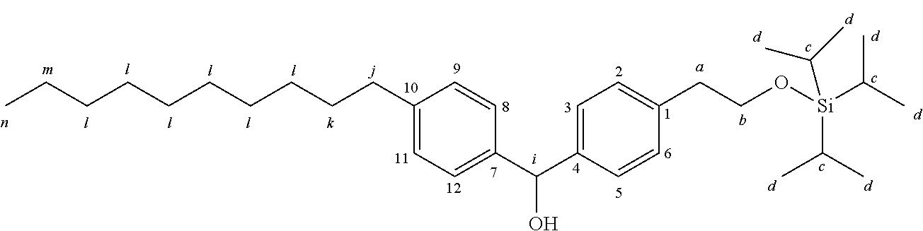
C1(CCCCCCCCCC)=CC=C(C(O)C2=CC=C(CCO[Si](C(C)C)(C(C)C)C(C)C)C=C2)C=C1
